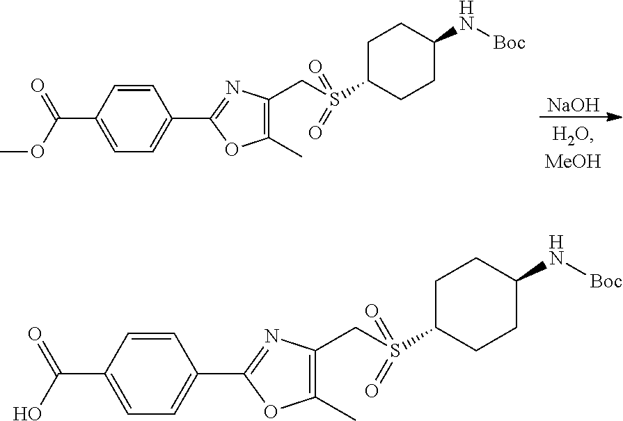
C1=CC(C(OC)=O)=CC=C1C1=NC(CS(C2CCC(N[Boc])CC2)(=O)=O)=C(C)O1.[NaOH].C1=CC(C(O)=O)=CC=C1C1=NC(CS(C2CCC(N[Boc])CC2)(=O)=O)=C(C)O1
